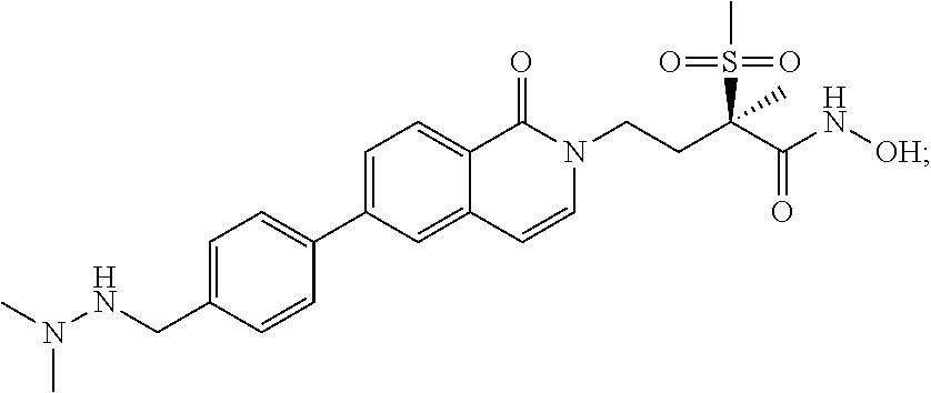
C1(C2=CC=C(CNN(C)C)C=C2)=CC=C2C(=O)N(CCC(C(N[OH])=O)(S(=O)(=O)C)C)C=CC2=C1
